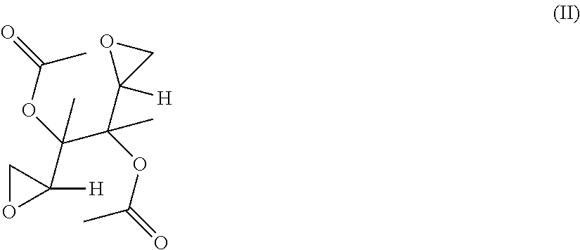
C1OC1([H])C(OC(C)=O)(C)C(OC(C)=O)(C)C1([H])OC1
